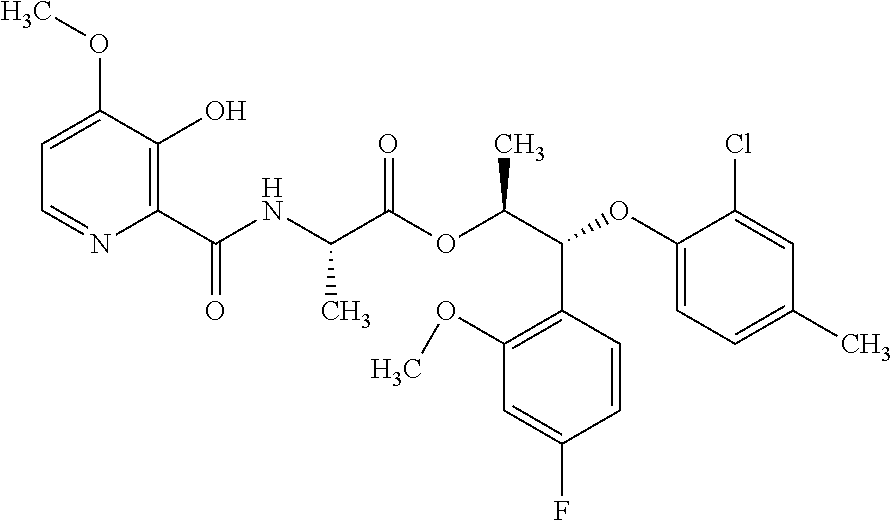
C1=C(OC)C(O)=C(C(NC(C(OC(C(C2=C(OC)C=C(F)C=C2)OC2=CC=C(C)C=C2Cl)C)=O)C)=O)N=C1
